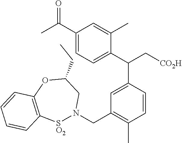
C1(C(C)=O)=CC=C(C(C[CO2H])C2=CC(CN3[SO2]C4=C(OC(CC)C3)C=CC=C4)=C(C)C=C2)C(C)=C1
